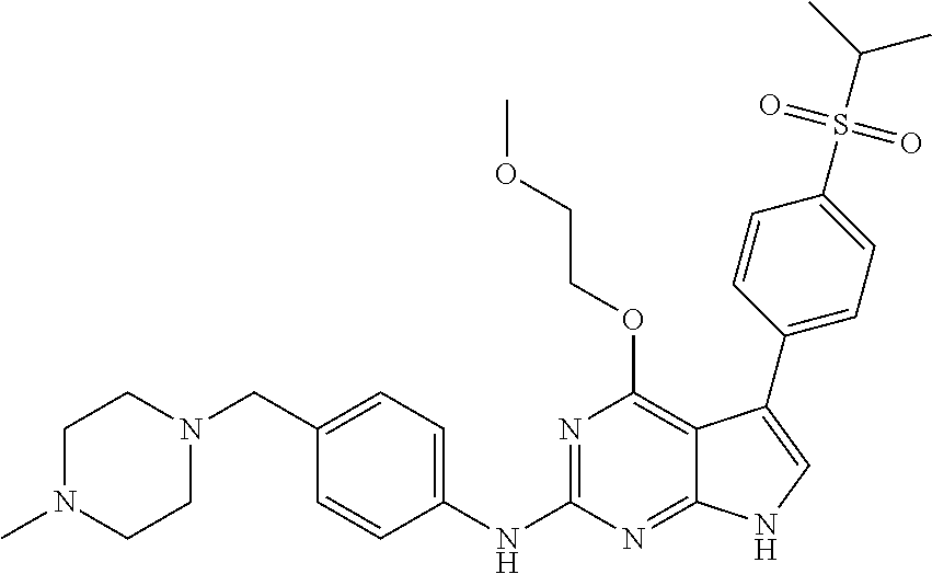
C1N(C)CCN(CC2=CC=C(NC3=NC(OCCOC)=C4C(=N3)NC=C4C3=CC=C(S(C(C)C)(=O)=O)C=C3)C=C2)C1
